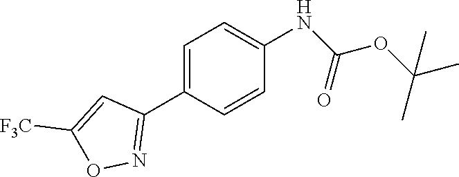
CC(OC(NC1=CC=C(C2=NOC([F3C])=C2)C=C1)=O)(C)C
